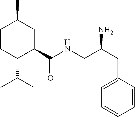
C1CC(C(C)C)C(C(NCC(CC2=CC=CC=C2)N)=O)CC1C
